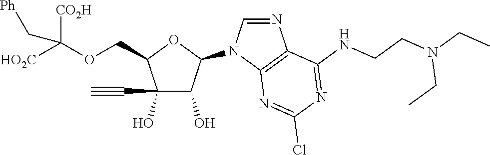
C1(O)(C#C)C(O)C(N2C=NC3=C2N=C(Cl)N=C3NCCN(CC)CC)OC1COC([HO2C])([CO2H])C[Ph]
